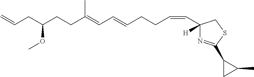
C=CCC(CCC(=CC=CCCC=CC1([H])N=C(C2CC2C)SC1)C)OC
